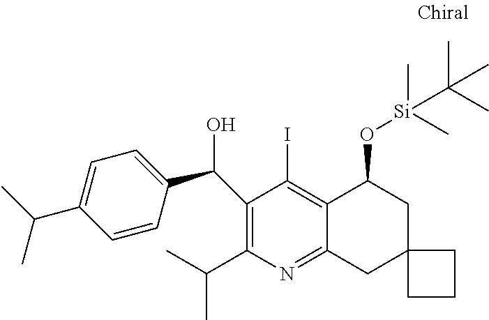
C1(C(C2=CC=C(C(C)C)C=C2)O)=C(C(C)C)N=C2C(=C1I)C(O[Si](C)(C)C(C)(C)C)CC1(C2)CCC1
